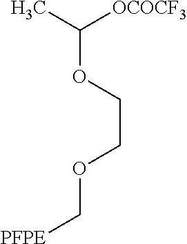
O(C(C)[OCOCF3])CCOC[PFPE]
